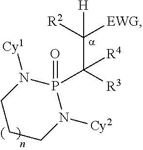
C1CN([Cy2])P(=O)(C([R3])(C([R2])([EWG])[H])[R4])N([Cy1])C1
